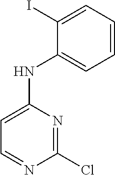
N1=C(Cl)N=CC=C1NC1=CC=CC=C1I
